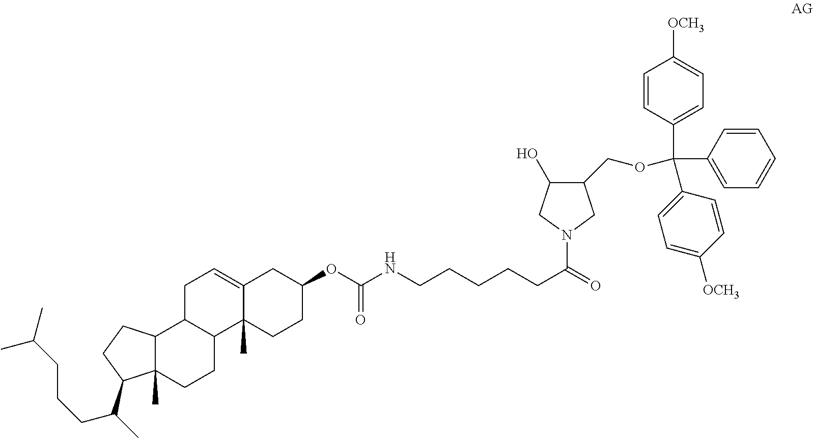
N1(C(=O)CCCCCNC(OC2CCC3(C)C(=CCC4C3CCC3(C)C4CCC3C(C)CCCC(C)C)C2)=O)CC(COC(C2=CC=CC=C2)(C2=CC=C([OCH3])C=C2)C2=CC=C([OCH3])C=C2)C(O)C1
